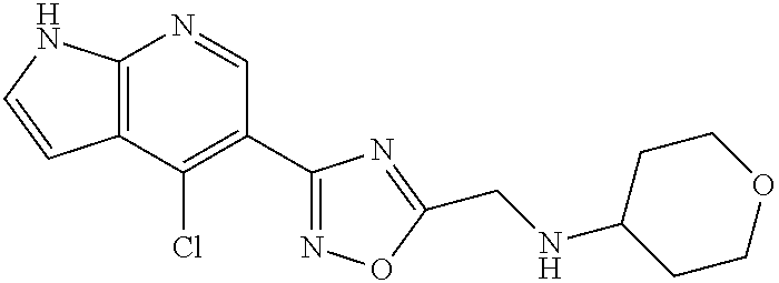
C12=C(C(Cl)=C(C3=NOC(CNC4CCOCC4)=N3)C=N1)C=CN2
